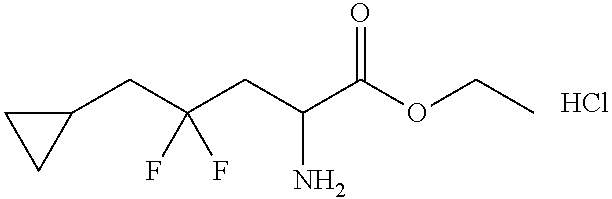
C1(CC(CC(C(OCC)=O)N)(F)F)CC1.Cl
